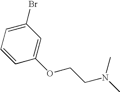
C1(Br)=CC=CC(OCCN(C)C)=C1
